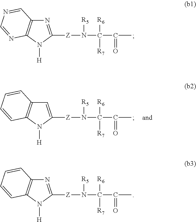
N1=C([Z]N(C(C(C)=O)([R7])[R6])[R5])N([H])C2=C1C=NC=N2.C1=C([Z]N(C(C(C)=O)([R7])[R6])[R5])N([H])C2=C1C=CC=C2.N1=C([Z]N(C(C(C)=O)([R7])[R6])[R5])N([H])C2=C1C=CC=C2
